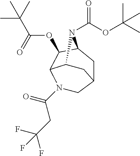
N1(C(=O)CC(F)(F)F)CC2CC3C(OC(C(C)(C)C)=O)C1C(C2)N3C(OC(C)(C)C)=O
